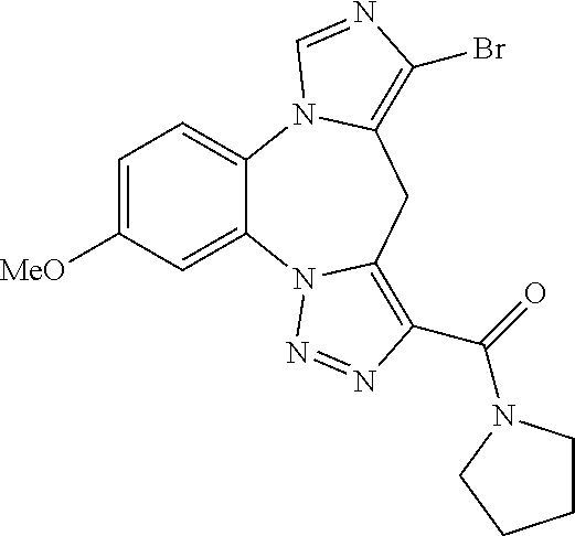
C12=CC=C([MeO])C=C1N1C(=C(C(=O)N3CCCC3)N=N1)CC1=C(Br)N=CN21
